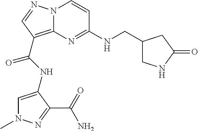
N1(C)C=C(NC(=O)C2=C3N(C=CC(NCC4CNC(=O)C4)=N3)N=C2)C(C(=O)N)=N1
